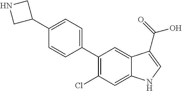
C1(C2=C(Cl)C=C3C(=C2)C(C(=O)O)=CN3)=CC=C(C2CNC2)C=C1
